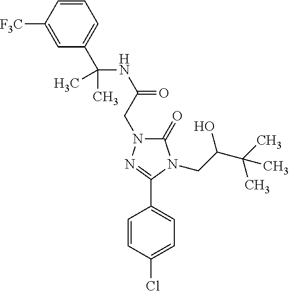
C1(C(NC(=O)CN2C(=O)N(CC(C(C)(C)C)O)C(C3=CC=C(Cl)C=C3)=N2)(C)C)=CC=CC([F3C])=C1
